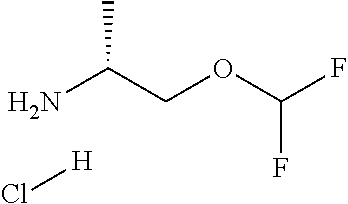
NC(COC(F)F)C.Cl[H]
